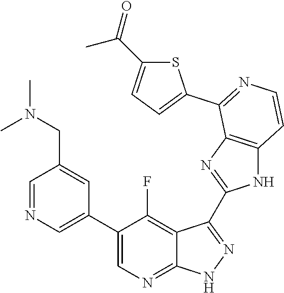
C1=NC=C(C2=CN=C3C(=C2F)C(C2=NC4=C(N2)C=CN=C4C2=CC=C(C(=O)C)S2)=N[N H]3)C=C1CN(C)C
